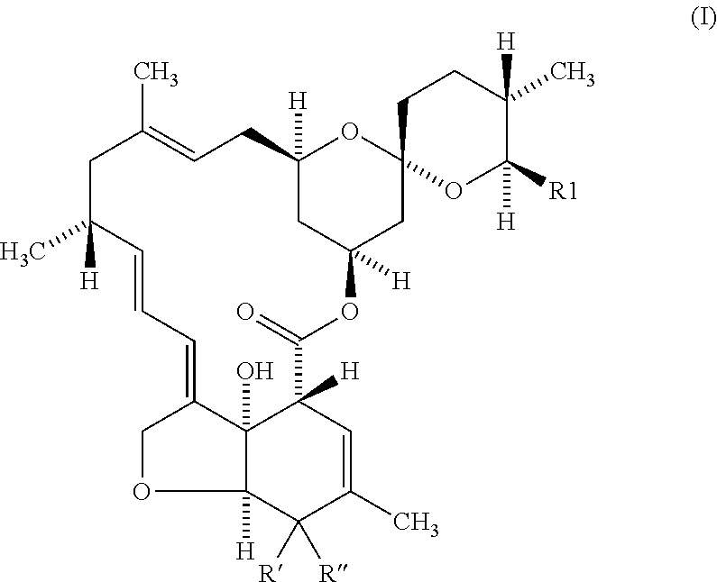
C1C(C)=CCC2([H])OC3(OC([H])([R1])C([H])(C)CC3)CC([H])(C2)OC(=O)C2([H])C3(O)C(=CC=CC1([H])C)COC3([H])C([R])([R])C(C)=C2
